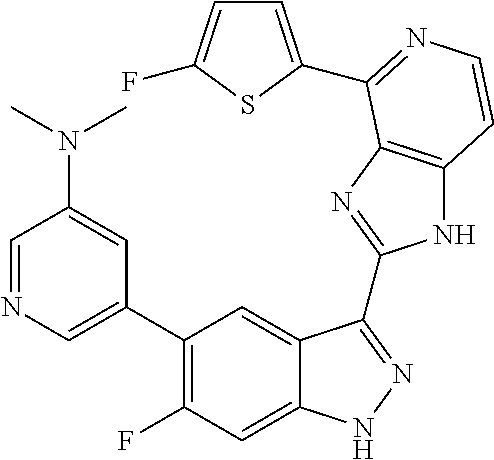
C1=C(C2=C(F)C=C3C(=C2)C(C2=NC4=C(N2)C=CN=C4C2=CC=C(F)S2)=NN3)C=C(N(C)C)C=N1
